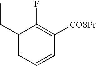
C1(F)=C([COSPr])C=CC=C1CC
